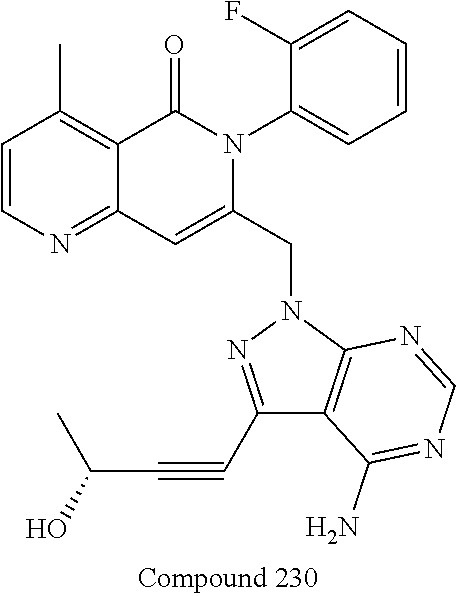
C1=CN=C2C(=C1C)C(=O)N(C1=CC=CC=C1F)C(CN1N=C(C#CC(C)O)C3=C1N=CN=C3N)=C2
